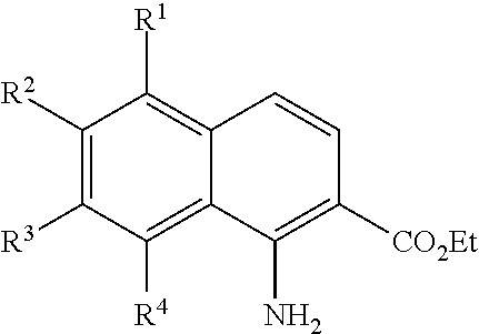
C1([R2])=C([R3])C([R4])=C2C(=C1[R1])C=CC([CO2Et])=C2N
